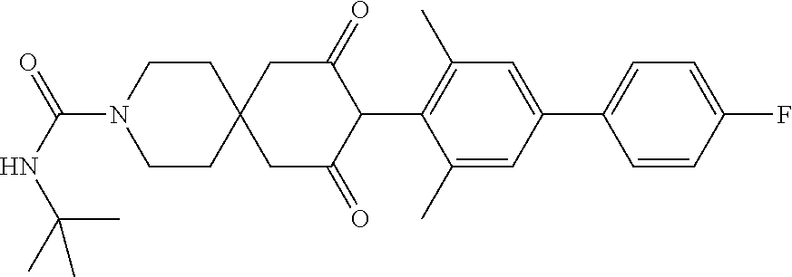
C1(C)=CC(C2=CC=C(F)C=C2)=CC(C)=C1C1C(=O)CC2(CC1=O)CCN(C(NC(C)(C)C)=O)CC2
